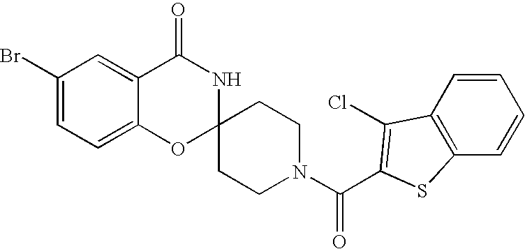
C1(Br)=CC=C2C(=C1)C(=O)NC1(O2)CCN(C(=O)C2=C(Cl)C3=C(C=CC=C3)S2)CC1
